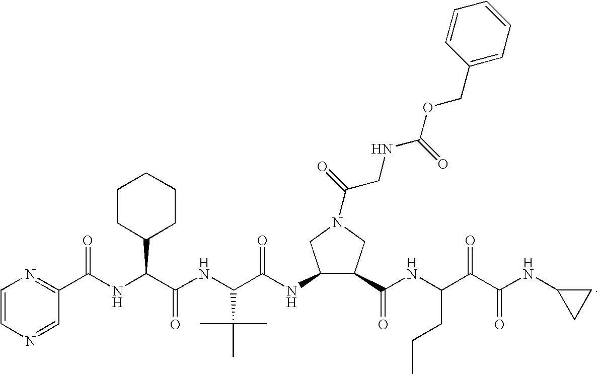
C1=CN=CC(C(NC(C(NC(C(NC2C(C(NC(C(C(NC3CC3)=O)=O)CCC)=O)CN(C(CNC(OCC3=CC=CC=C3)=O)=O)C2)=O)C(C)(C)C)=O)C2CCCCC2)=O)=N1
